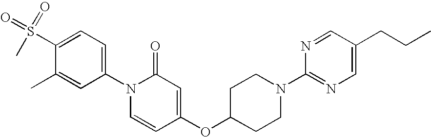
C1=C(S(C)(=O)=O)C(C)=CC(N2C=CC(OC3CCN(C4=NC=C(CCC)C=N4)CC3)=CC2=O)=C1
